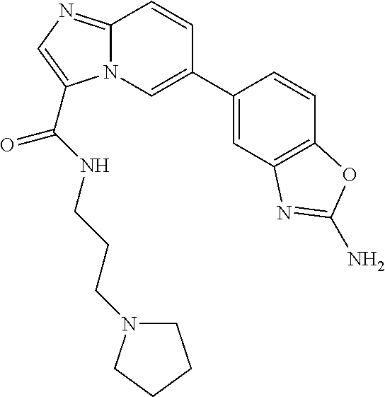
N12C(=NC=C1C(=O)NCCCN1CCCC1)C=CC(C1=CC3=C(C=C1)OC(N)=N3)=C2
